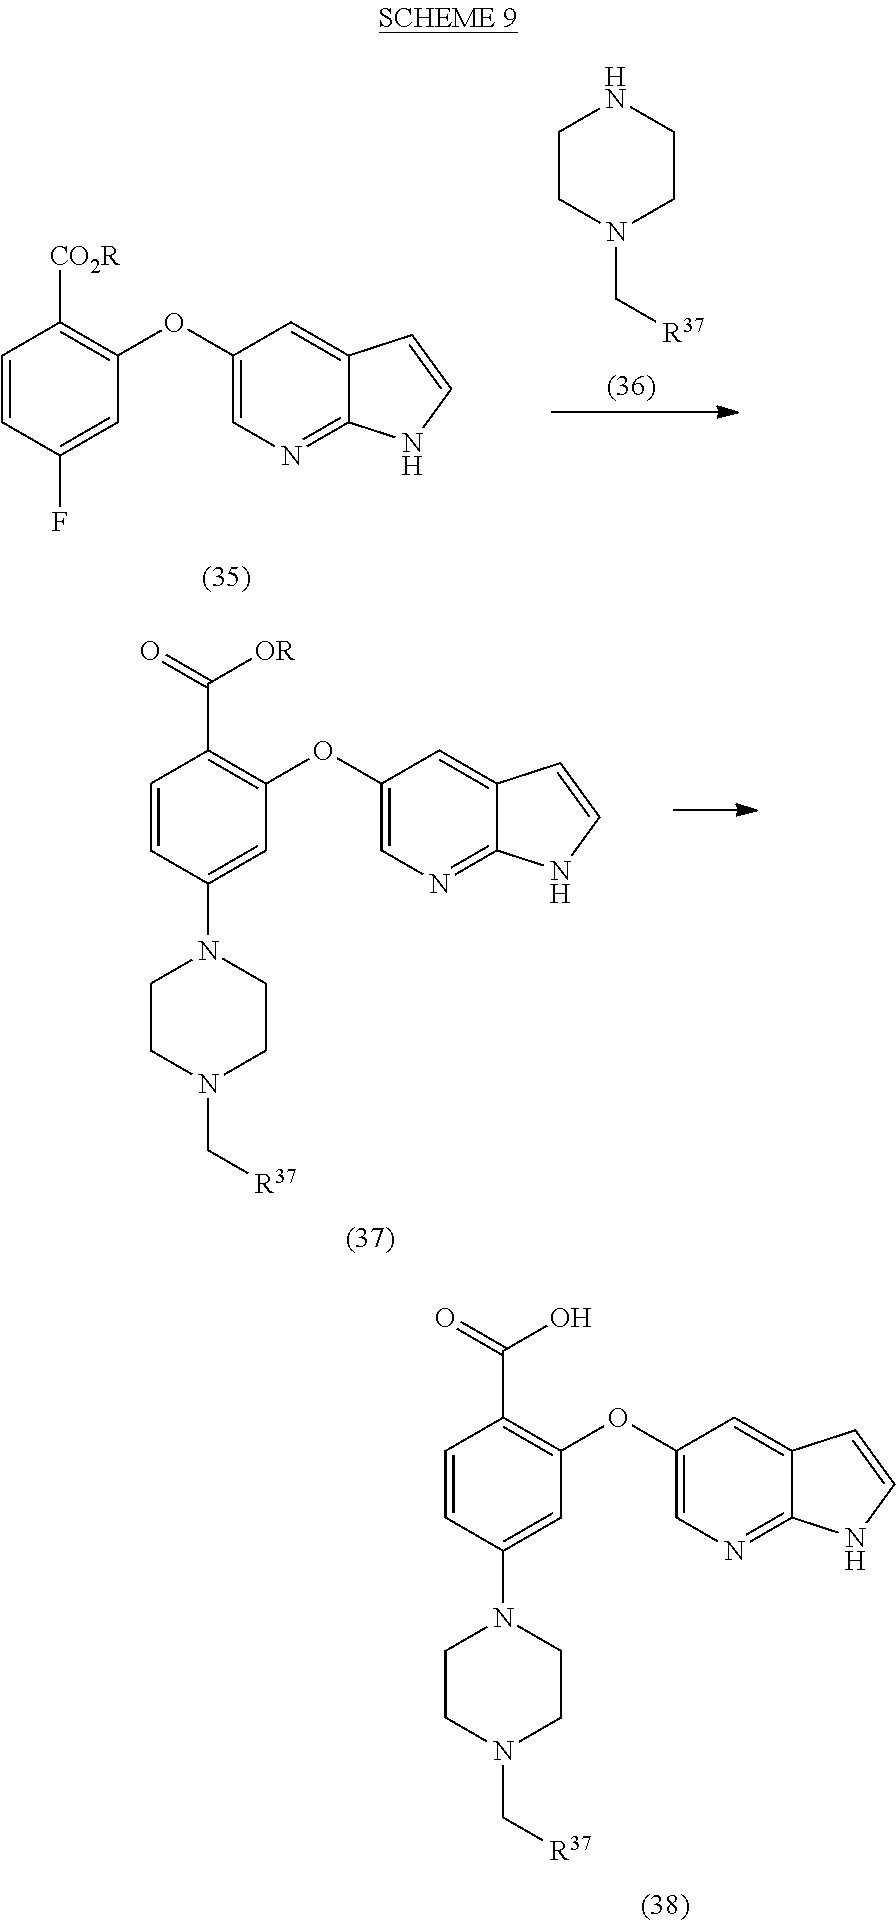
C1=CC(N2CCN(C[R37])CC2)=CC(OC2=CN=C3C(=C2)C=CN3)=C1C(O)=O.C1=CC(F)=CC(OC2=CN=C3C(=C2)C=CN3)=C1[CO2R].C1CN(C[R37])CCN1.C1=CC(N2CCN(C[R37])CC2)=CC(OC2=CN=C3C(=C2)C=CN3)=C1C([OR])=O
